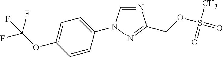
C1=C(OC(F)(F)F)C=CC(N2C=NC(COS(=O)(C)=O)=N2)=C1
